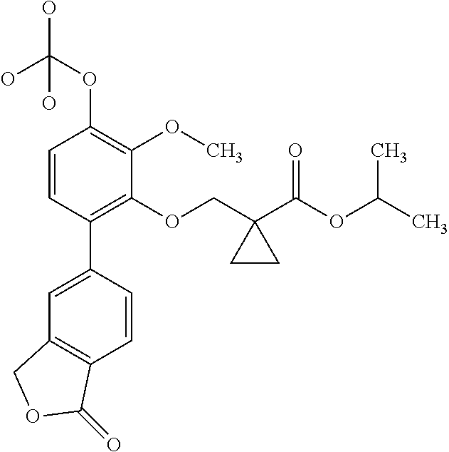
C1=CC(C2=CC3=C(C=C2)C(=O)OC3)=C(OCC2(C(OC(C)C)=O)CC2)C(OC)=C1OC(O)(O)O
